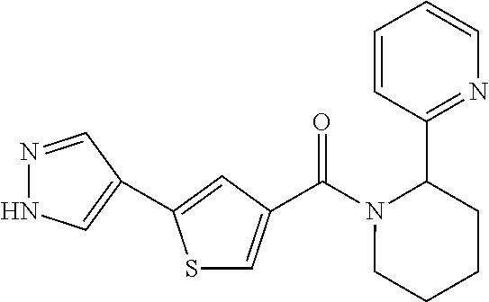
S1C=C(C(=O)N2CCCCC2C2=NC=CC=C2)C=C1C1=CNN=C1
